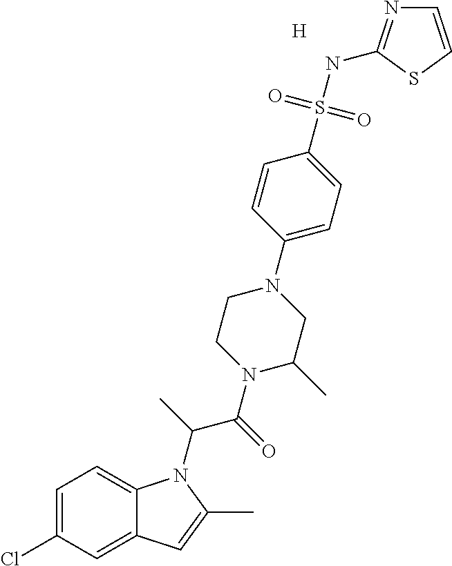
[H].C1=C(Cl)C=C2C(=C1)N(C(C)C(=O)N1C(C)CN(C3=CC=C(S(NC4=NC=CS4)(=O)=O)C=C3)CC1)C(C)=C2
